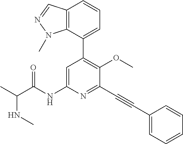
N(C)C(C)C(NC1=CC(C2=CC=CC3=C2N(C)N=C3)=C(OC)C(C#CC2=CC=CC=C2)=N1)=O
